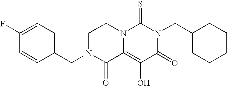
C1=CC(CN2C(=O)C3=C(O)C(=O)N(CC4CCCCC4)C(=S)N3CC2)=CC=C1F
